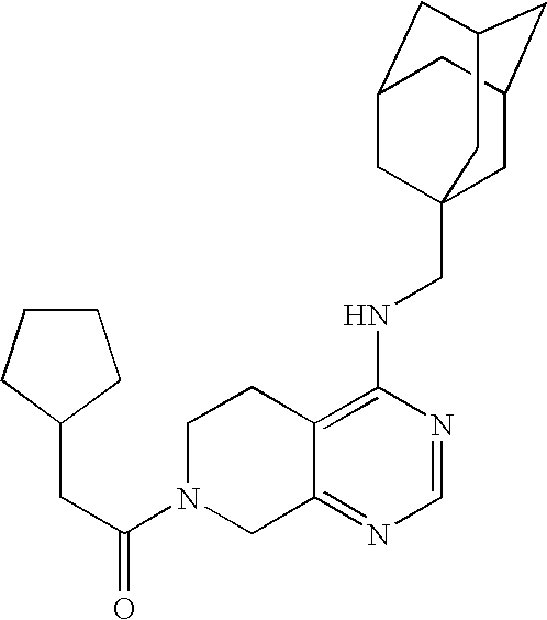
C12=C(NCC34CC5CC(CC(C3)C5)C4)N=CN=C1CN(C(CC1CCCC1)=O)CC2
